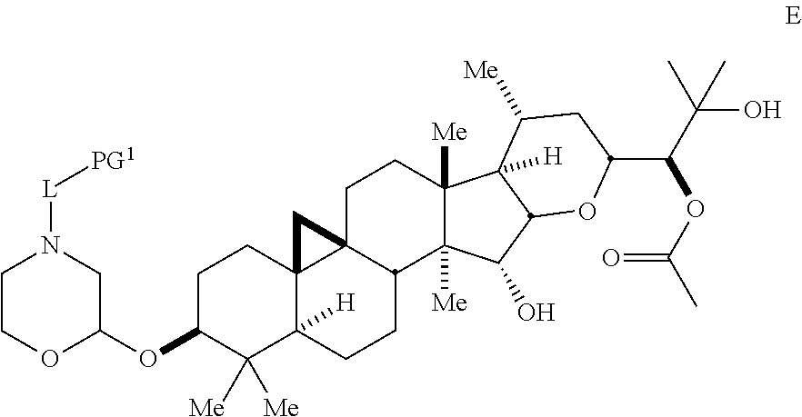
C1C(OC2CN([L][PG1])CCO2)C([Me])([Me])C2([H])C3(C1)C1(C(CC2)C2([Me])C([Me])(CC1)C1([H])C(C2O)OC(C(C(C)(O)C)OC(C)=O)CC1[Me])C3
